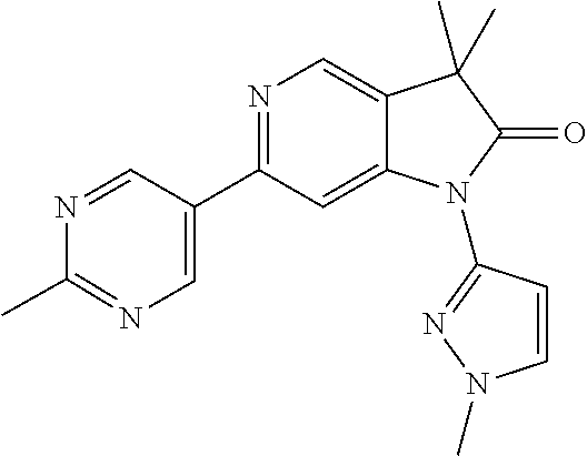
C12=CC(C3=CN=C(C)N=C3)=NC=C1C(C)(C)C(=O)N2C1=NN(C)C=C1
